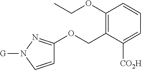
C1(OCC)=C(COC2=NN([G])C=C2)C([CO2H])=CC=C1
